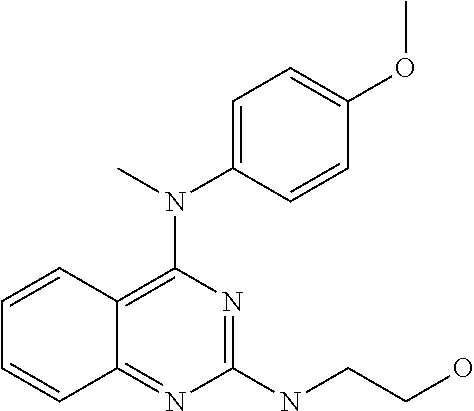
C1(NCCO)=NC(N(C)C2=CC=C(OC)C=C2)=C2C(=N1)C=CC=C2
